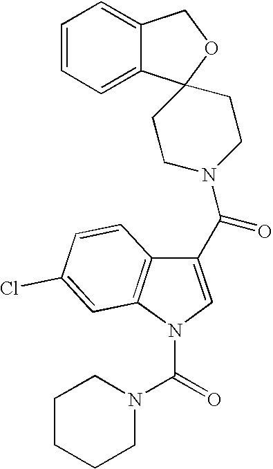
C1(C(N2CCC3(C4=CC=CC=C4CO3)CC2)=O)=CN(C(=O)N2CCCCC2)C2=C1C=CC(Cl)=C2
